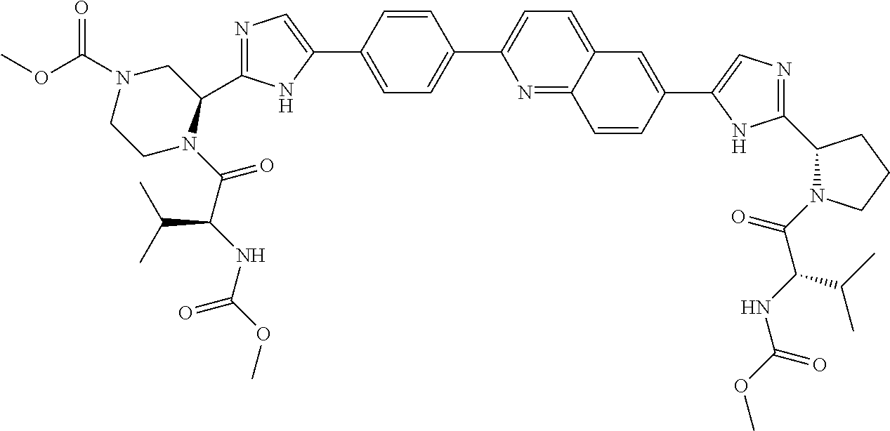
C1=C(C2=CN=C(C3N(C(C(NC(OC)=O)C(C)C)=O)CCN(C(OC)=O)C3)N2)C=CC(C2=CC=C3C(=N2)C=CC(C2=CN=C(C4N(C(C(NC(OC)=O)C(C)C)=O)CCC4)N2)=C3)=C1
